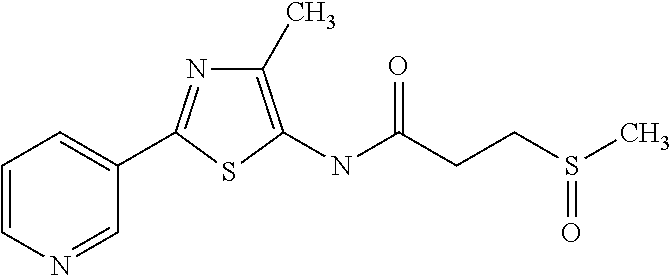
C1=CC=C(C2=NC(C)=C(NC(=O)CCS(C)=O)S2)C=N1
